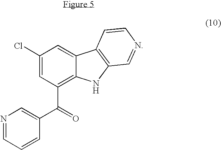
N1=CC=CC(C(=O)C2=C3C(=CC(Cl)=C2)C2=C(N3)C=NC=C2)=C1
